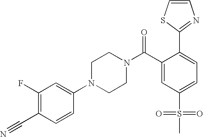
C1(C#N)=C(F)C=C(N2CCN(C(C3=CC(S(=O)(=O)C)=CC=C3C3=NC=CS3)=O)CC2)C=C1
